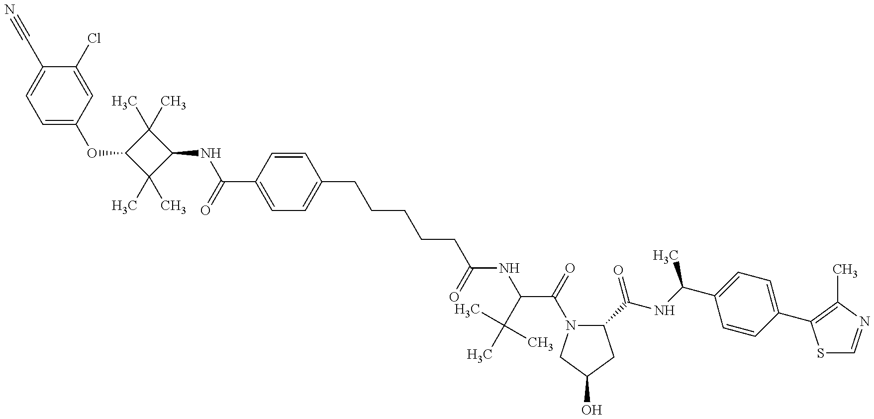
C1=C(OC2C(C)(C)C(NC(=O)C3=CC=C(CCCCCC(NC(C(=O)N4C(C(NC(C5=CC=C(C6=C(C)N=CS6)C=C5)C)=O)CC(O)C4)C(C)(C)C)=O)C=C3)C2(C)C)C=C(Cl)C(C#N)=C1
